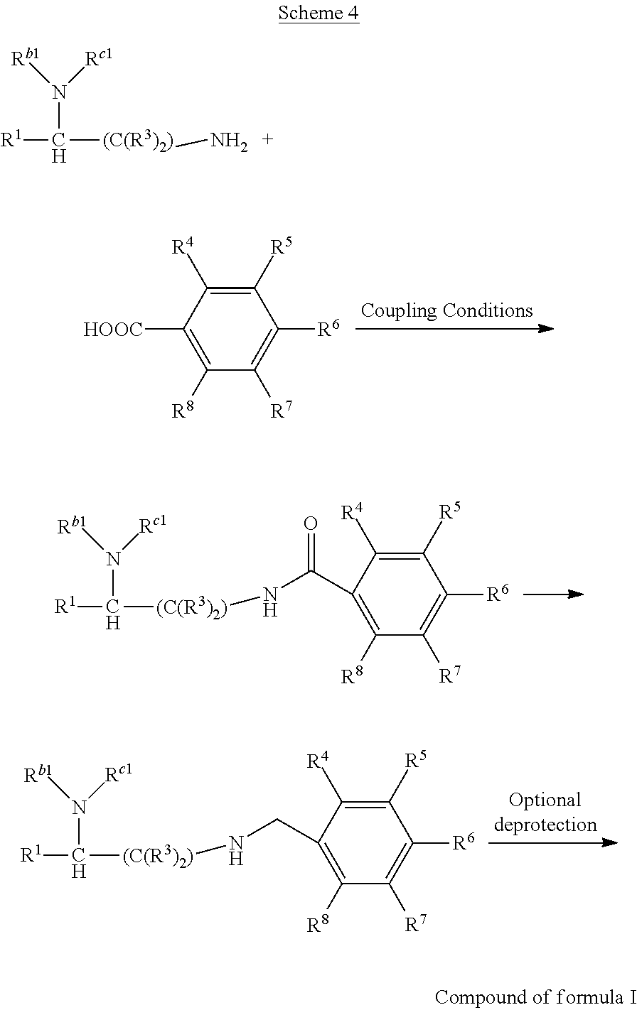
C1([R5])=C([R4])C([HOOC])=C([R8])C([R7])=C1[R6].[R1]C([(C(R3)2)]NC(C1=C([R8])C([R7])=C([R6])C([R5])=C1[R4])=O)N([Rb1])[Rc1].[R1]C([(C(R3)2)]NCC1=C([R8])C([R7])=C([R6])C([R5])=C1[R4])N([Rb1])[Rc1].[R1]C([(C(R3)2)]N)N([Rb1])[Rc1]
